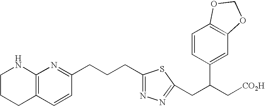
C1CCC2=C(N1)N=C(CCCC1=NN=C(CC(C3=CC4=C(C=C3)OCO4)C[CO2H])S1)C=C2
